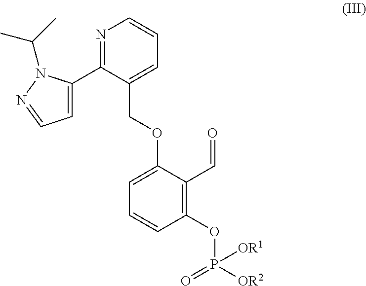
N1=C(C2=CC=NN2C(C)C)C(COC2=CC=CC(OP([OR2])(=O)[OR1])=C2C=O)=CC=C1
